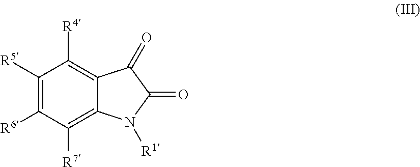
C1([R5])=C([R6])C([R7])=C2C(=C1[R4])C(=O)C(=O)N2[R1]
